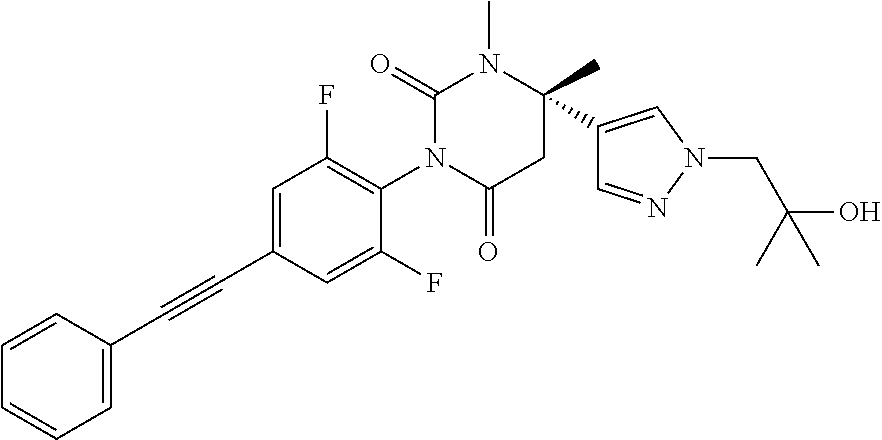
C1=C(C#CC2=CC=CC=C2)C=C(F)C(N2C(=O)CC(C3=CN(CC(O)(C)C)N=C3)(C)N(C)C2=O)=C1F
